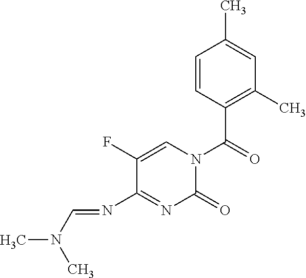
C1=CC(C(=O)N2C=C(F)C(N=CN(C)C)=NC2=O)=C(C)C=C1C
